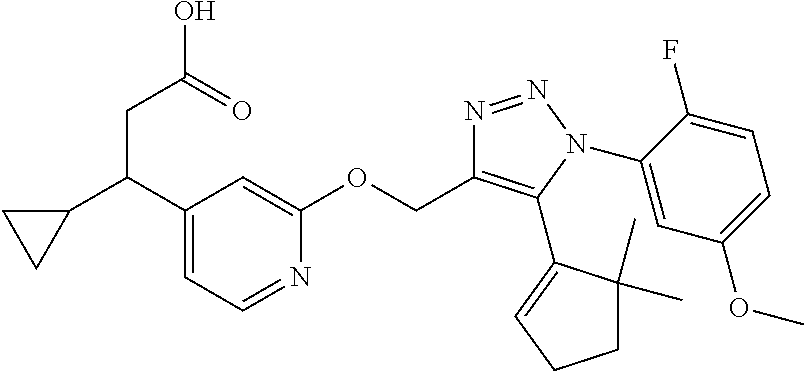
C1=NC(OCC2=C(C3=CCCC3(C)C)N(C3=CC(OC)=CC=C3F)N=N2)=CC(C(C2CC2)CC(O)=O)=C1
